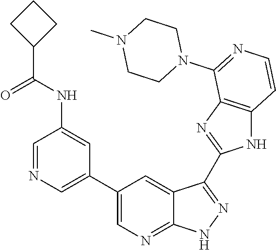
C1=NC=C(C2=CN=C3C(=C2)C(C2=NC4=C(N2)C=CN=C4N2CCN(C)CC2)=NN3)C=C1NC(C1CCC1)=O
